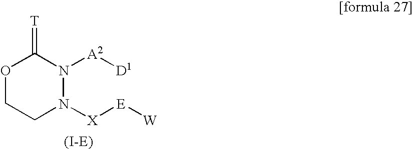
O1CCN([X][E][W])N([A2][D1])C1=[T]
